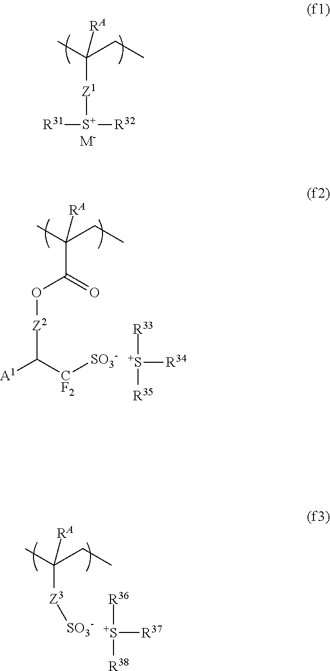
CC(CC)([RA])[Z1][S+]([R31])[R32].[M-].CC(CC)([RA])C(=O)O[Z2]C([A1])[CF2][SO3-].[S+]([R33])([R34])[R35].CC(CC)([RA])[Z3][SO3-].[S+]([R36])([R37])[R38]
